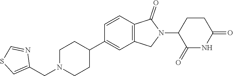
C1=CC2=C(C=C1C1CCN(CC3=CSC=N3)CC1)CN(C1C(=O)NC(=O)CC1)C2=O
